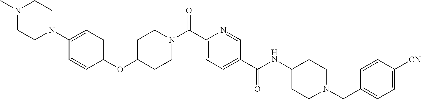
C1(OC2CCN(C(C3=CC=C(C(NC4CCN(CC5=CC=C([CN])C=C5)CC4)=O)C=N3)=O)CC2)=CC=C(N2CCN(C)CC2)C=C1
